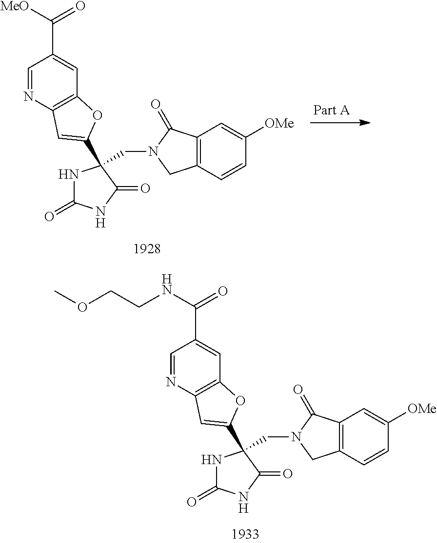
N1C(=O)NC(=O)C1(CN1CC2=C(C1=O)C=C([OMe])C=C2)C1=CC2=C(C=C(C(=O)NCCOC)C=N2)O1.N1C(=O)NC(=O)C1(CN1CC2=C(C1=O)C=C([OMe])C=C2)C1=CC2=C(C=C(C(=O)[MeO])C=N2)O1
